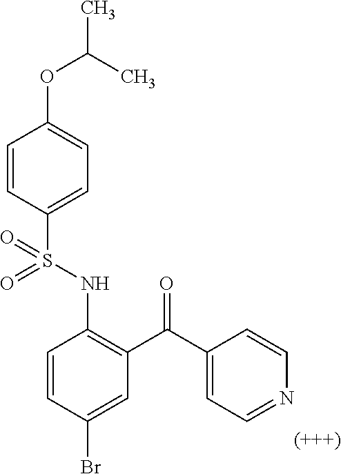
C1=CC(Br)=CC(C(C2=CC=NC=C2)=O)=C1NS(C1=CC=C(OC(C)C)C=C1)(=O)=O
